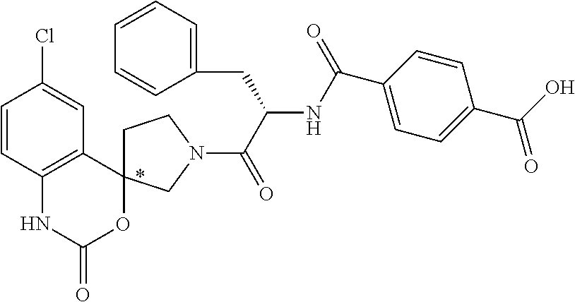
C1=CC2=C(C=C1Cl)C1(OC(=O)N2)CCN(C(C(NC(C2=CC=C(C(O)=O)C=C2)=O)CC2=CC=CC=C2)=O)C1
